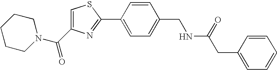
C1CCN(C(C2=CSC(C3=CC=C(CNC(=O)CC4=CC=CC=C4)C=C3)=N2)=O)CC1
